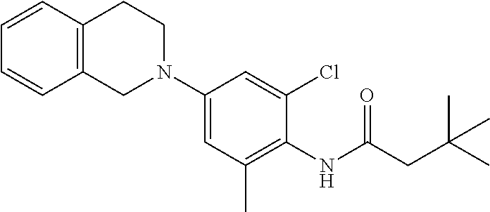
C1=CC2=C(C=C1)CN(C1=CC(C)=C(NC(CC(C)(C)C)=O)C(Cl)=C1)CC2
